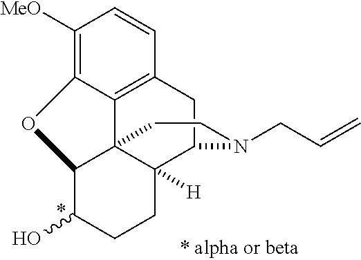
C1([MeO])=C2C3=C(C=C1)CC1C4([H])C3(C(C(O)CC4)O2)CCN1CC=C
